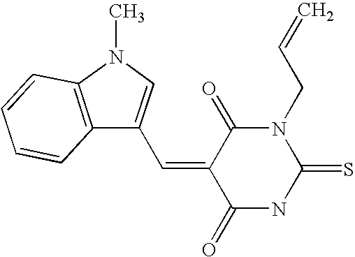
N1C(=S)N(CC=C)C(=O)C(=CC2=CN(C)C3=C2C=CC=C3)C1=O
